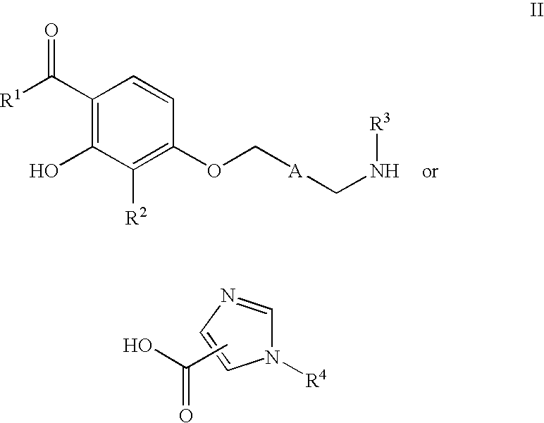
C1=NC=CN1[R4].CC(O)=O.C1(C([R1])=O)=C(O)C([R2])=C(OC[A]CN[R3])C=C1
